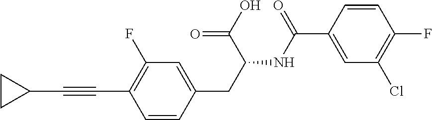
C1=CC(CC(C(=O)O)NC(=O)C2=CC(Cl)=C(F)C=C2)=CC(F)=C1C#CC1CC1
